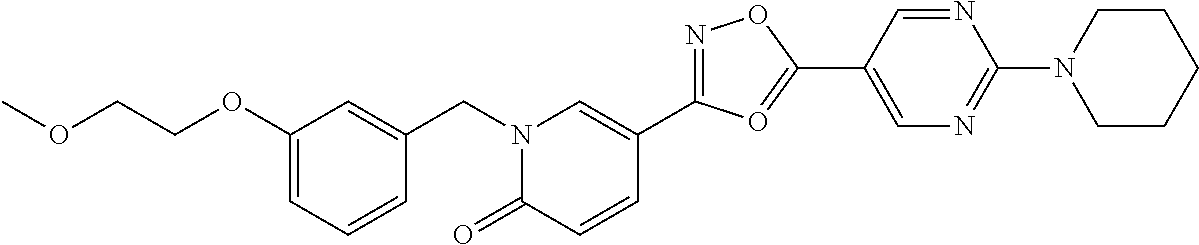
C1(OCCOC)=CC=CC(CN2C(=O)C=CC(C3=NOC(C4=CN=C(N5CCCCC5)N=C4)=O3)=C2)=C1
